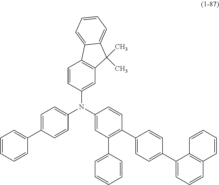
C12=C(C=C(N(C3=CC(C4=CC=CC=C4)=C(C4=CC=C(C5=CC=CC6=C5C=CC=C6)C=C4)C=C3)C3=CC=C(C4=CC=CC=C4)C=C3)C=C1)C(C)(C)C1=CC=CC=C21
